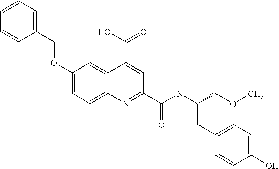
C1=CC=CC(COC2=CC=C3C(=C2)C(C(=O)O)=CC(C(NC(COC)CC2=CC=C(O)C=C2)=O)=N3)=C1
